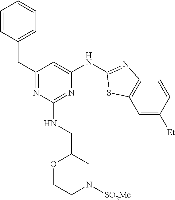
C1=CC=CC=C1CC1=NC(NCC2OCCN([SO2Me])C2)=NC(NC2=NC3=C(C=C([Et])C=C3)S2)=C1
